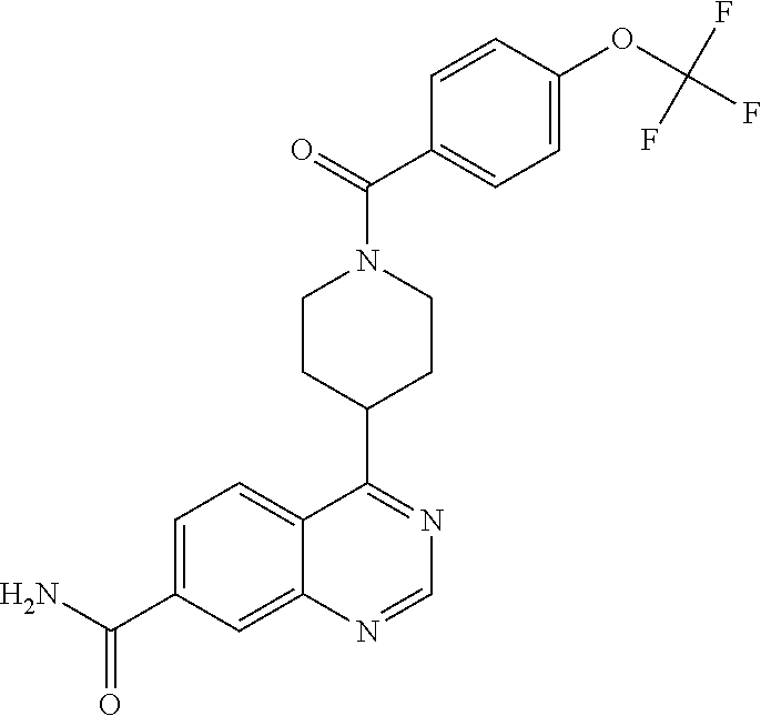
C1=C(C(N)=O)C=C2C(=C1)C(C1CCN(C(=O)C3=CC=C(OC(F)(F)F)C=C3)CC1)=NC=N2
